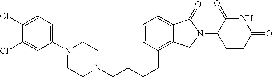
C1=CC(CCCCN2CCN(C3=CC=C(Cl)C(Cl)=C3)CC2)=C2C(=C1)C(=O)N(C1C(=O)NC(=O)CC1)C2
